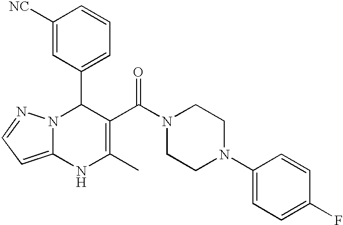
C1([NC])=CC(C2N3C(=CC=N3)NC(C)=C2C(N2CCN(C3=CC=C(F)C=C3)CC2)=O)=CC=C1
